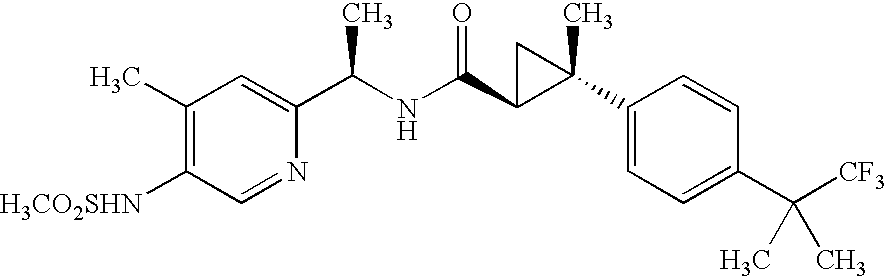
[H3CO2SHN]C1=C(C)C=C(C(NC(=O)C2CC2(C2=CC=C(C([CF3])(C)C)C=C2)C)C)N=C1
